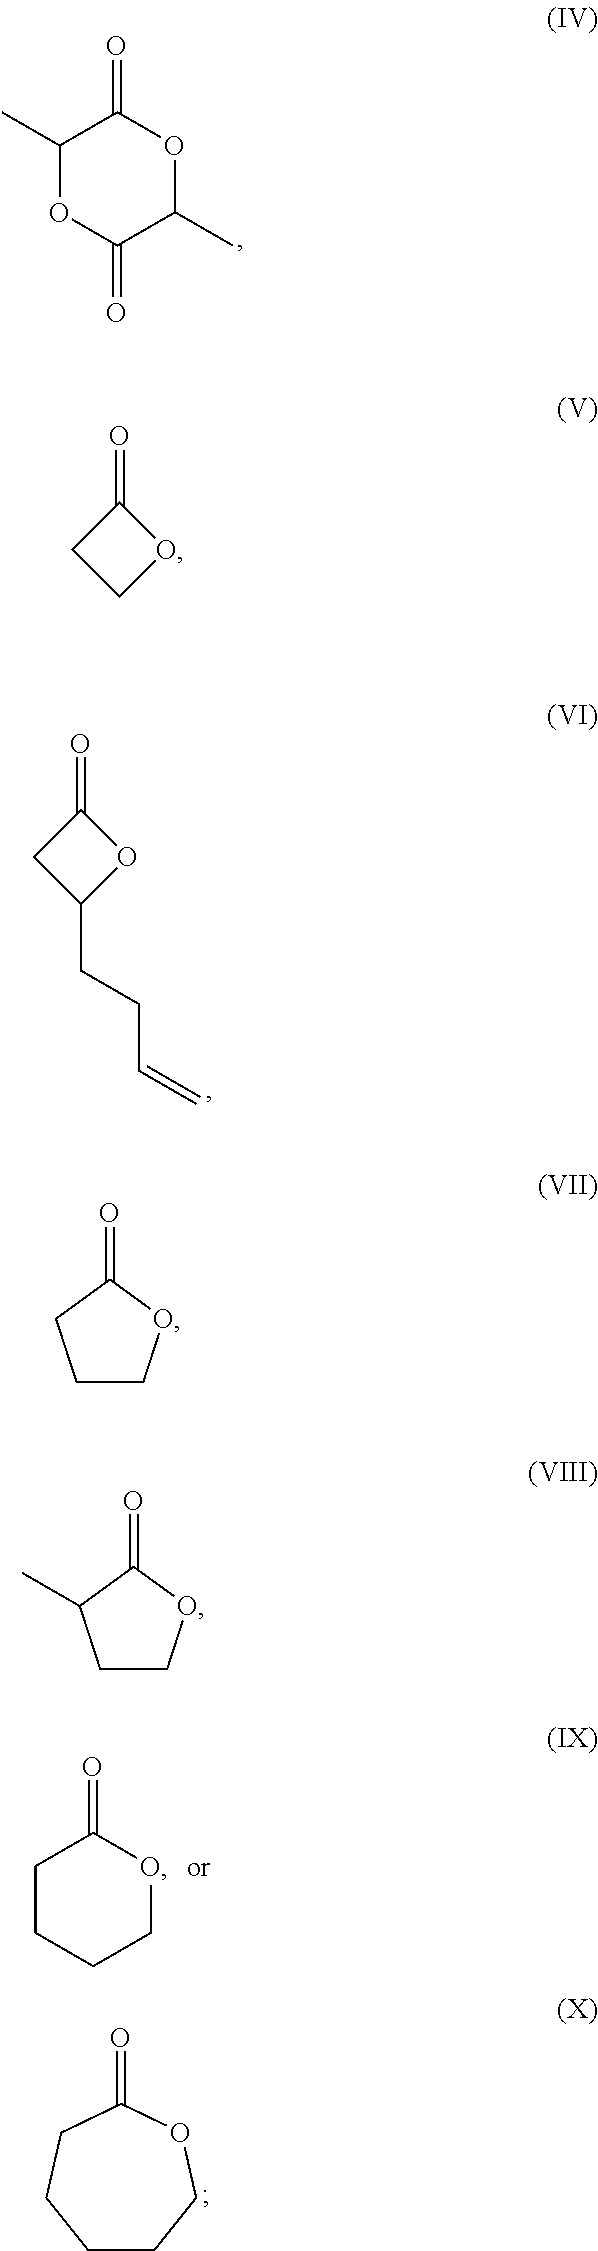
O=C1C(C)OC(=O)C(C)O1.O=C1CC(CCC=C)O1.O=C1CCCCO1.O=C1CCCCCO1.O=C1CCO1.O=C1CCCO1.O=C1C(C)CCO1
